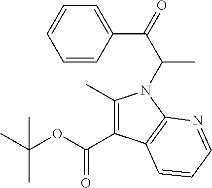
C1=CC(C(=O)C(C)N2C(C)=C(C(OC(C)(C)C)=O)C3=C2N=CC=C3)=CC=C1
